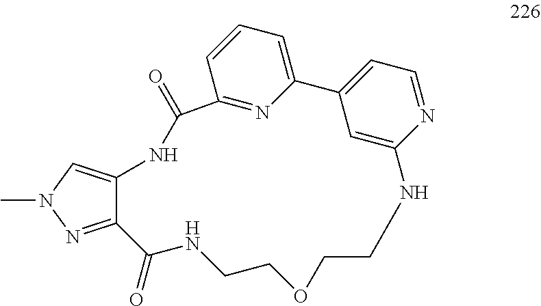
CN1N=C2C(=C1)NC(=O)C1=NC(=CC=C1)C1=CC=NC(=C1)NCCOCCNC2=O
